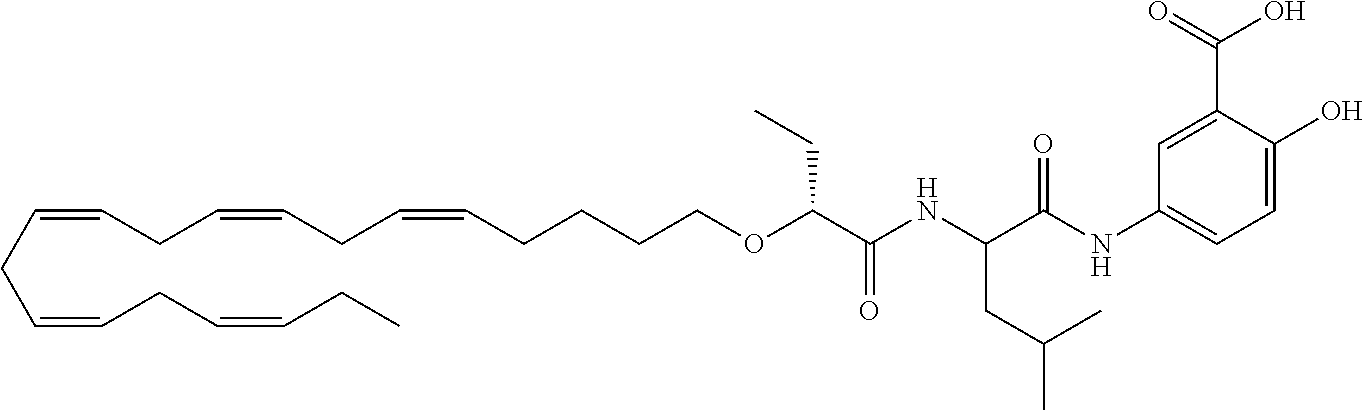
C(CC=CCC=CCCCCOC(C(NC(C(NC1=CC=C(O)C(C(O)=O)=C1)=O)CC(C)C)=O)CC)=CCC=CCC=CCC
